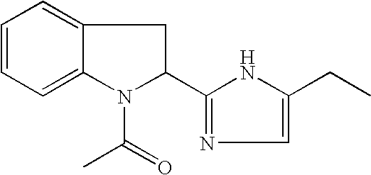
C1=CC=C2C(=C1)CC(C1=NC=C(CC)N1)N2C(C)=O
